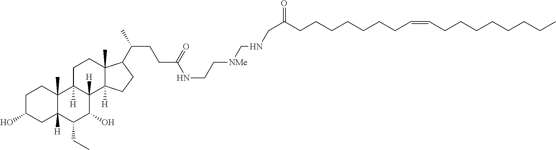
C(CCCCCC=CCCCCCCCC)CC(=O)CNC[NMe]CCNC(CCC(C1C2(C)C([H])(C3([H])C(O)C(CC)C4([H])CC(O)CCC4(C)C3([H])CC2)CC1)C)=O
